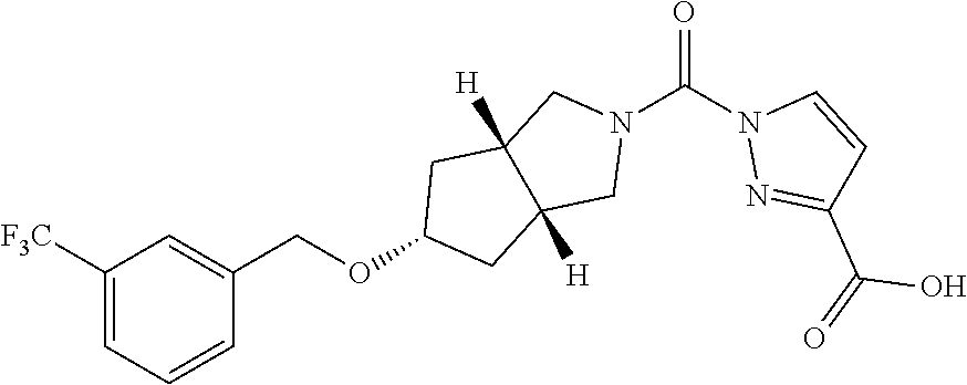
C(OC1CC2([H])C([H])(C1)CN(C(N1N=C(C(=O)O)C=C1)=O)C2)C1=CC([F3C])=CC=C1
